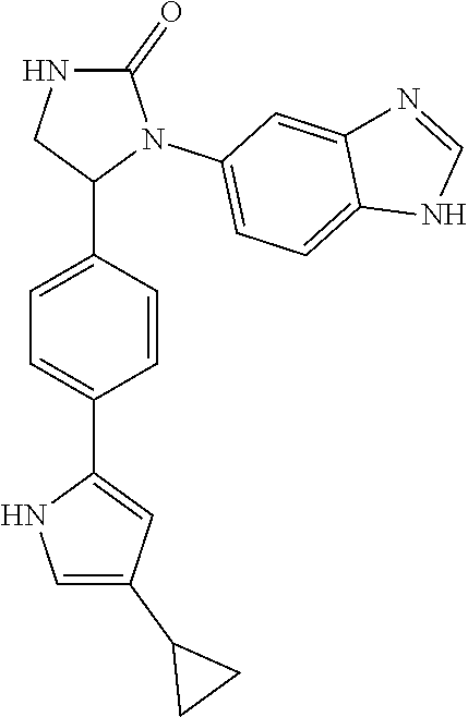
C1=C(C2N(C3=CC=C4C(=C3)N=CN4)C(=O)NC2)C=CC(C2=CC(C3CC3)=CN2)=C1
